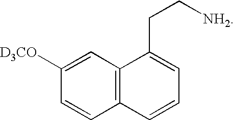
C1([D3CO])=CC2=C(C=C1)C=CC=C2CC[NH2]
